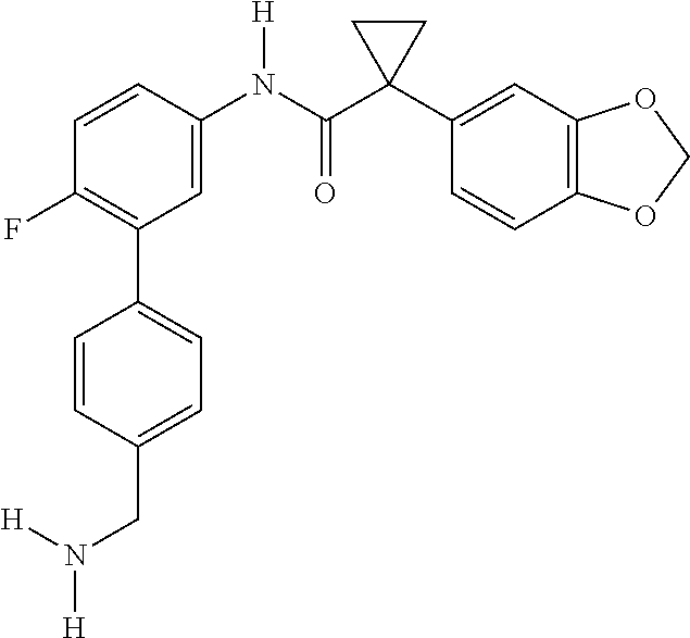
C1=C(N(C(C2(C3=CC4=C(C=C3)OCO4)CC2)=O)[H])C=CC(F)=C1C1=CC=C(CN([H])[H])C=C1
